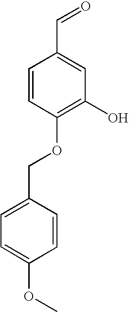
C1=CC(OCC2=CC=C(OC)C=C2)=C(O)C=C1C=O
